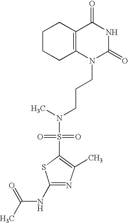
C1CCC2=C(C1)C(=O)NC(=O)N2CCCN(S(=O)(=O)C1=C(C)N=C(NC(C)=O)S1)C
